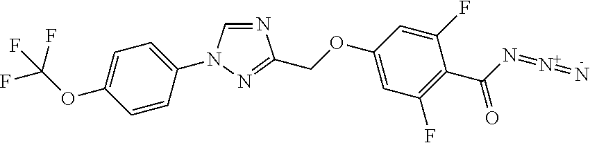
N1=CN(C2=CC=C(OC(F)(F)F)C=C2)N=C1COC1=CC(F)=C(C(=O)N=[N+]=N)C(F)=C1
